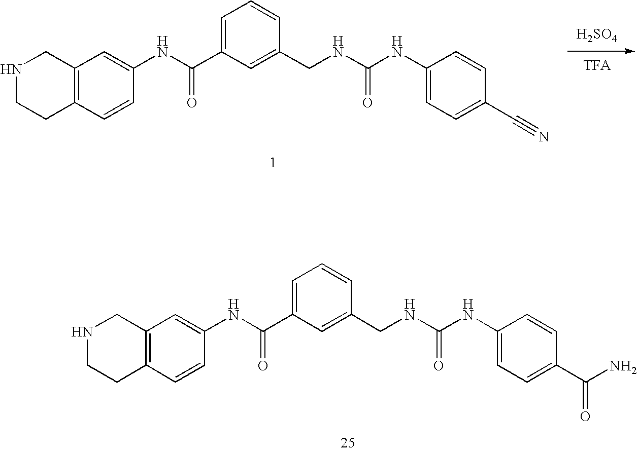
C12=C(C=CC(NC(C3=CC=CC(CNC(NC4=CC=C(C(N)=O)C=C4)=O)=C3)=O)=C1)CCNC2.C12=C(C=CC(NC(C3=CC=CC(CNC(NC4=CC=C(C#N)C=C4)=O)=C3)=O)=C1)CCNC2.[H2SO4]
